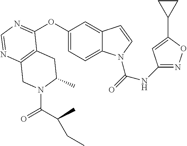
C12=C(N=CN=C1OC1=CC=C3C(=C1)C=CN3C(=O)NC1=NOC(C3CC3)=C1)CN(C(C(CC)C)=O)C(C)C2
